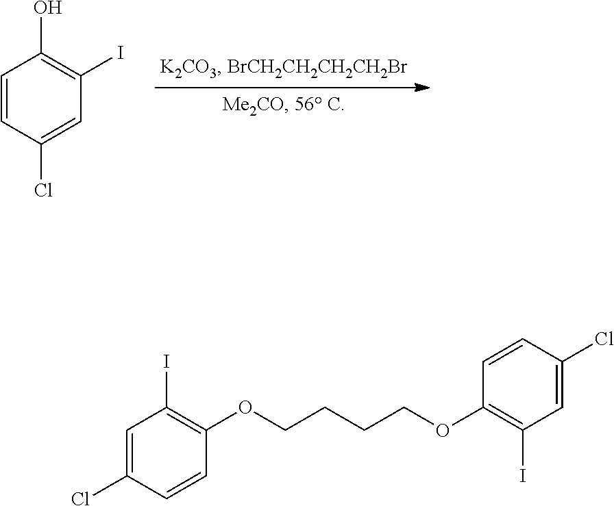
C1=CC(Cl)=CC(I)=C1O.C1=C(Cl)C=CC(OCCCCOC2=C(I)C=C(Cl)C=C2)=C1I
